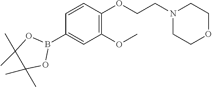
C(N1CCOCC1)COC1=C(OC)C=C(B2OC(C)(C)C(C)(C)O2)C=C1
